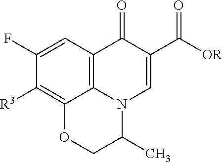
C12=C3C=C(F)C([R3])=C1OCC(C)N2C=C(C([OR])=O)C3=O
